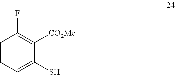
SC1=CC=CC(F)=C1[CO2Me]
